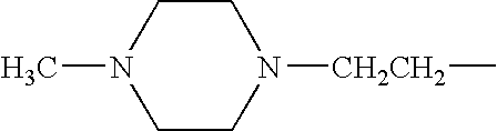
C1CN(C)CCN1[CH2CH2]C
